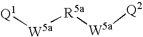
[Q1][W5a][R5a][W5a][Q2]
